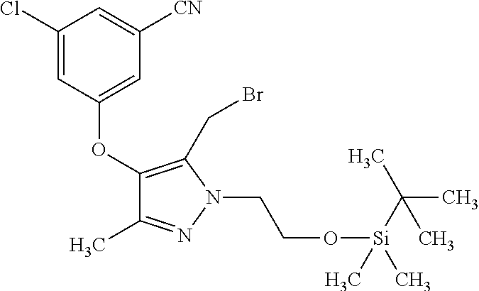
C1(Cl)=CC(OC2=C(CBr)N(CCO[Si](C(C)(C)C)(C)C)N=C2C)=CC([CN])=C1
